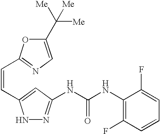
C1(NC(NC2=NNC(C=CC3=NC=C(C([Me])([Me])[Me])O3)=C2)=O)=C(F)C=CC=C1F
